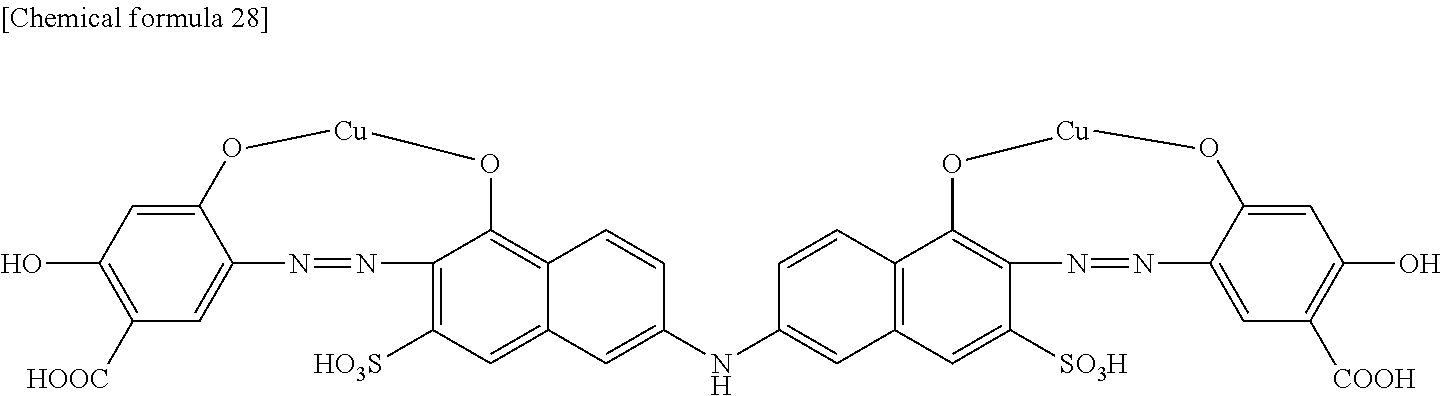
C1=C2C(=CC([HOOC])=C1O)N=NC1=C([HO3S])C=C3C(=C1O[Cu]O2)C=CC(NC1=CC2=C(C=C1)C1=C(C([SO3H])=C2)N=NC2=CC([COOH])=C(O)C=C2O[Cu]O1)=C3
